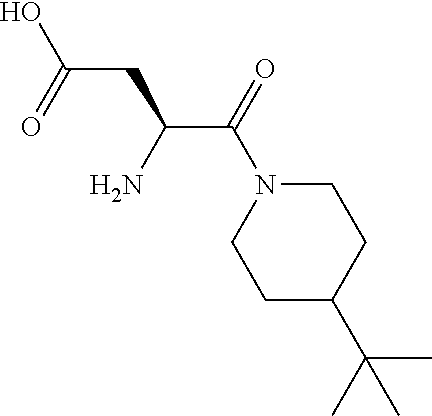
C1N(C(C(CC(O)=O)N)=O)CCC(C(C)(C)C)C1
